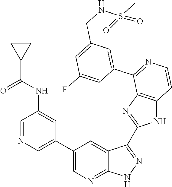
C1=NC=C(C2=CN=C3C(=C2)C(C2=NC4=C(N2)C=CN=C4C2=CC(CNS(C)(=O)=O)=CC(F)=C2)=NN3)C=C1NC(C1CC1)=O
